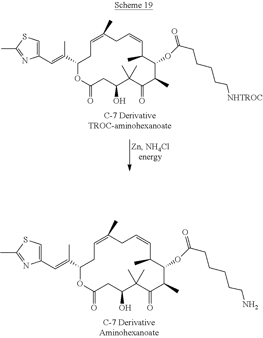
C1(C=C(C)C2OC(=O)CC(O)C(C)(C)C(=O)C(C)C(OC(CCCCC[NHTROC])=O)C(C)C=CCC(C)=CC2)=CSC(C)=N1.C1(C=C(C)C2OC(=O)CC(O)C(C)(C)C(=O)C(C)C(OC(CCCCCN)=O)C(C)C=CCC(C)=CC2)=CSC(C)=N1
